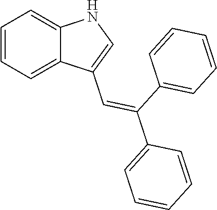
C1=CC=C2C(=C1)NC=C2C=C(C1=CC=CC=C1)C1=CC=CC=C1
